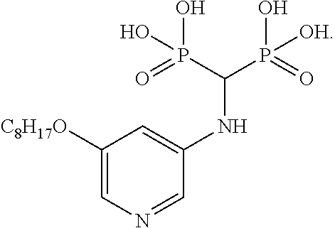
C1([C8H17O])=CN=CC(NC(P(=O)(O)[OH])P(=O)(O)O)=C1
